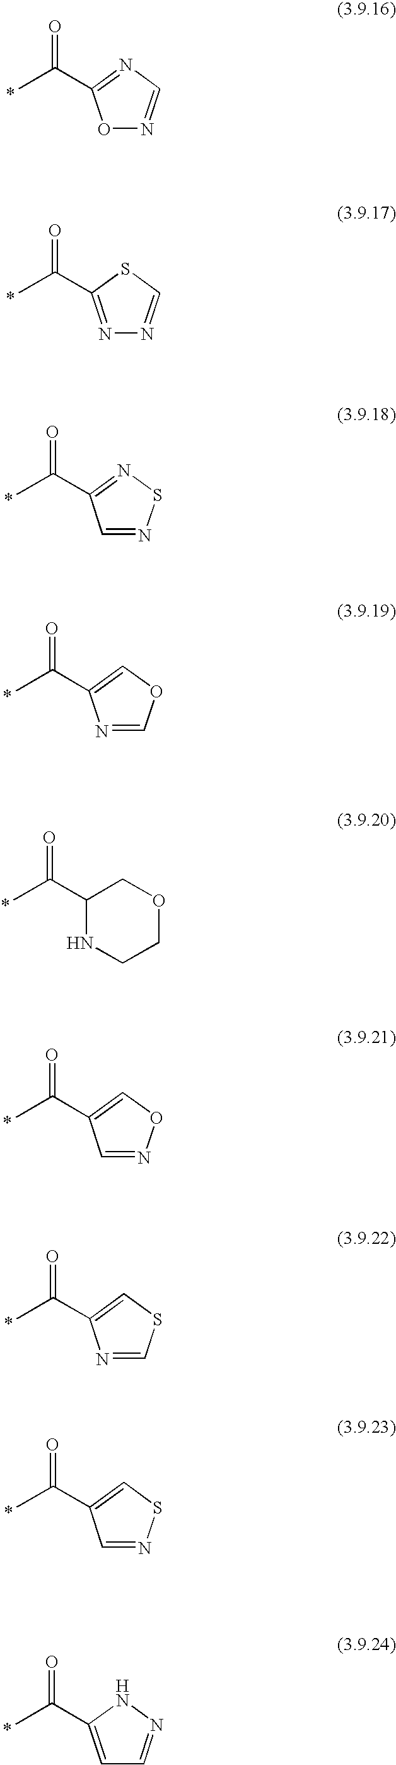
*.O=C(C)C1=NC=NO1.*.O=C(C)C1=NN=CS1.*.O=C(C)C1=NSN=C1.*.O=C(C)C1=COC=N1.*.O=C(C)C1NCCOC1.*.O=C(C)C1=CON=C1.*.O=C(C)C1=CSC=N1.*.O=C(C)C1=CSN=C1.*.O=C(C)C1=CC=NN1
